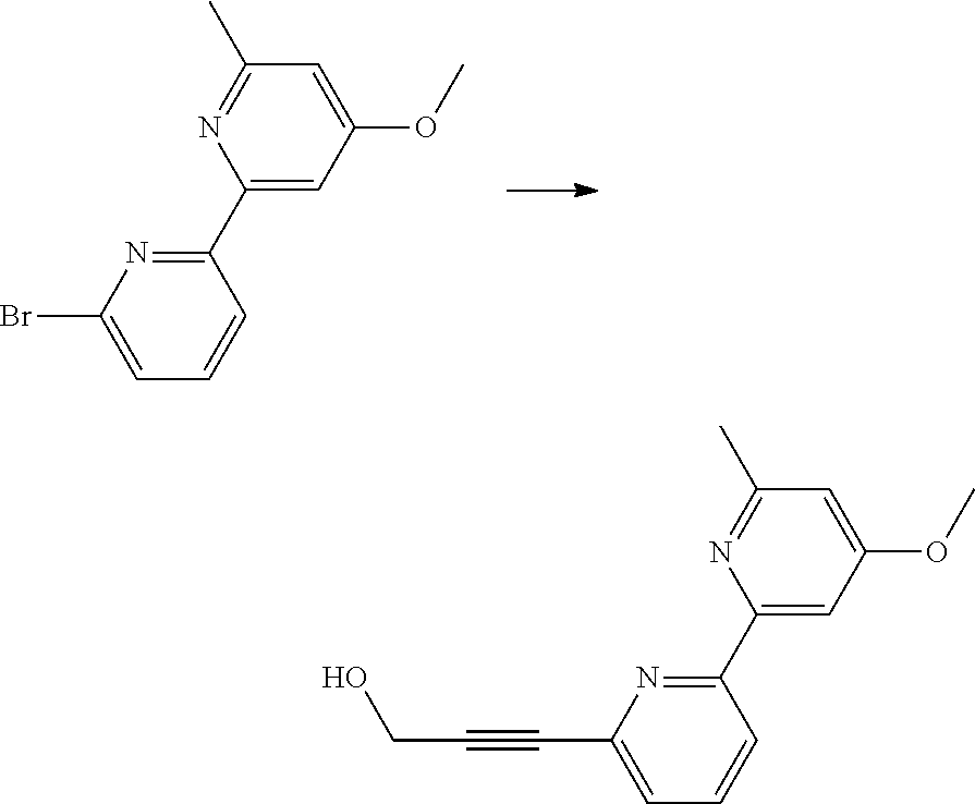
C1(C2=NC(Br)=CC=C2)=CC(OC)=CC(C)=N1.C1(C2=NC(C#CCO)=CC=C2)=CC(OC)=CC(C)=N1
